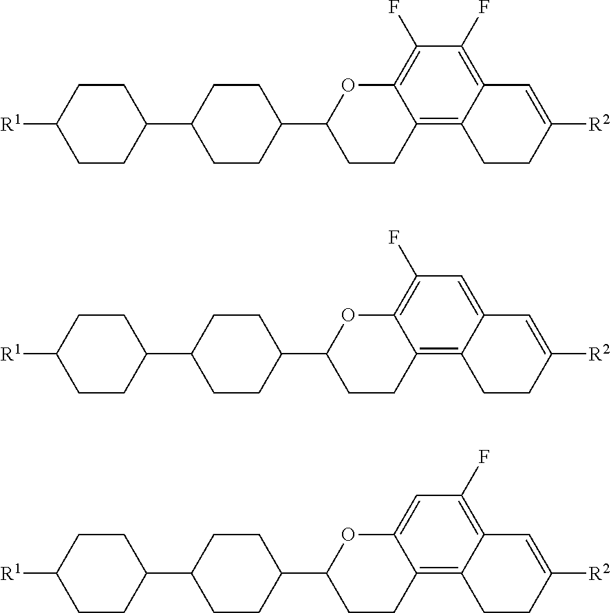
C1CC(C2CCC3=C4C(=C(F)C(F)=C3O2)C=C([R2])CC4)CCC1C1CCC([R1])CC1.C1CC(C2CCC3=C4C(=CC(F)=C3O2)C=C([R2])CC4)CCC1C1CCC([R1])CC1.C1CC(C2CCC3=C4C(=C(F)C=C3O2)C=C([R2])CC4)CCC1C1CCC([R1])CC1
